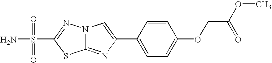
C12=NC(C3=CC=C(OCC(OC)=O)C=C3)=CN1N=C(S(N)(=O)=O)S2
